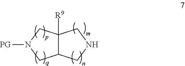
C12([R9])C(CNC1)CN([PG])C2
